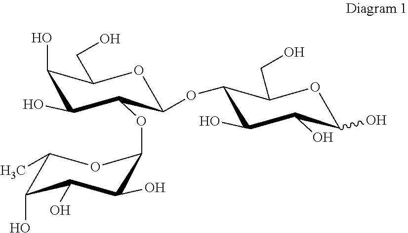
O1C(OC2C(CO)OC(O)C(O)C2O)C(OC2OC(C)C(O)C(O)C2O)C(O)C(O)C1CO
